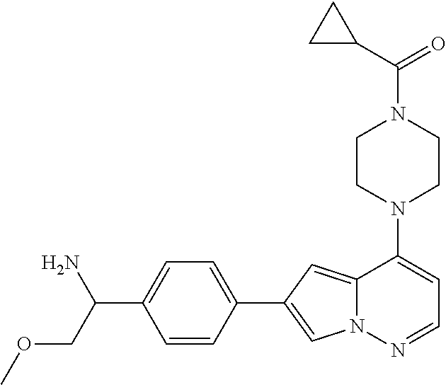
N1(C2=CC=NN3C2=CC(C2=CC=C(C(COC)N)C=C2)=C3)CCN(C(=O)C2CC2)CC1
